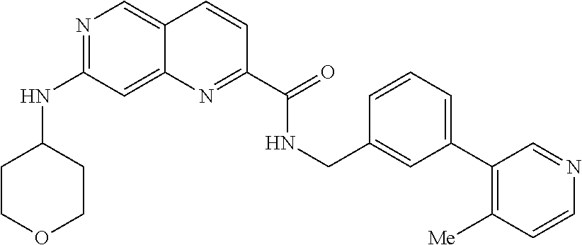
N1=C(NC2CCOCC2)C=C2C(=C1)C=CC(C(=O)NCC1=CC(C3=C([Me])C=CN=C3)=CC=C1)=N2
